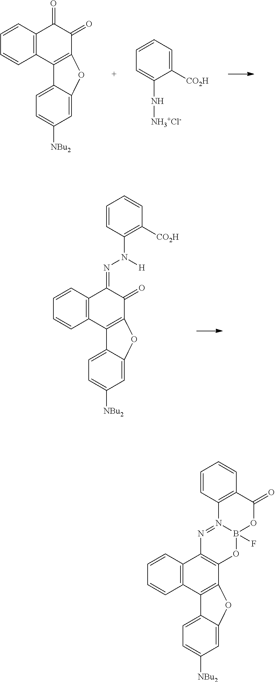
C12=C(C3=C(C(=O)C1=O)OC1=CC([NBu2])=CC=C31)C=CC=C2.C1=CC=C([CO2H])C(N[NH3+Cl-])=C1.C12=C(C3=C(C(=O)C1=NN(C1=C([CO2H])C=CC=C1)[H])OC1=CC([NBu2])=CC=C31)C=CC=C2.C12=C(C3=C(C4=C1N=N1C5=C(C=CC=C5)C(=O)OB1(F)O4)OC1=CC([NBu2])=CC=C31)C=CC=C2
